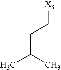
[X3]CCC(C)C
